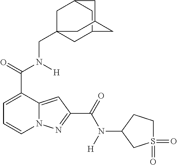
C1=C(C(=O)N([H])CC23CC4CC(C2)CC(C4)C3)C2=CC(C(=O)N([H])C3CS(=O)(=O)CC3)=NN2C=C1
